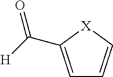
C1=C(C([H])=O)[X]C=C1
